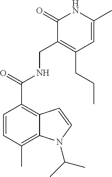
C1=CC(C)=C2C(=C1C(=O)NCC1=C(CCC)C=C(C)NC1=O)C=CN2C(C)C
